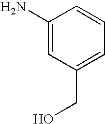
NC1=CC(CO)=CC=C1
